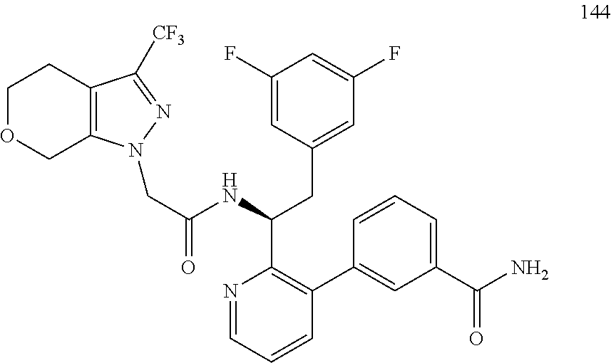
C1(F)=CC(CC(C2=C(C3=CC(C(N)=O)=CC=C3)C=CC=N2)NC(=O)CN2C3=C(C([CF3])=N2)CCOC3)=CC(F)=C1
